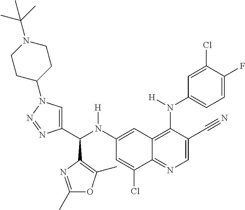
C1(N(C(C2=CN(C3CCN(C(C)(C)C)CC3)N=N2)C2=C(C)OC(C)=N2)[H])=CC2=C(N(C3=CC=C(F)C(Cl)=C3)[H])C(C#N)=CN=C2C(Cl)=C1
